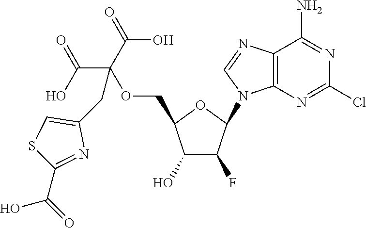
C1(O)C(F)C(N2C3=C(C(N)=NC(Cl)=N3)N=C2)OC1COC(CC1=CSC(C(O)=O)=N1)(C(O)=O)C(=O)O
